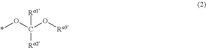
*OC(O[Ra3])([Ra1])[Ra2]
